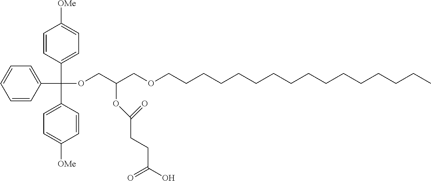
O(CC(COC(C1=CC=CC=C1)(C1=CC=C([OMe])C=C1)C1=CC=C([OMe])C=C1)OC(=O)CCC(O)=O)CCCCCCCCCCCCCCCC
